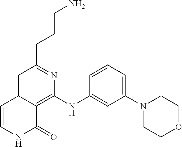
C(CCN)C1=NC(NC2=CC(N3CCOCC3)=CC=C2)=C2C(=C1)C=CNC2=O
